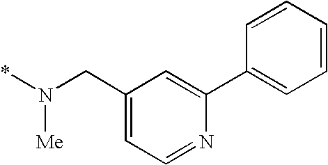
C(N(*)[Me])C1=CC=NC(C2=CC=CC=C2)=C1
